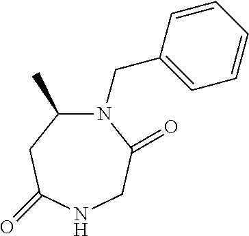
N1(CC2=CC=CC=C2)C(C)CC(=O)NCC1=O
